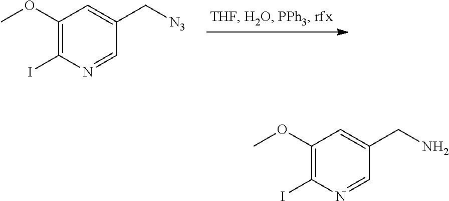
C1(OC)=C(I)N=CC(C[N3])=C1.C1(OC)=C(I)N=CC(CN)=C1
